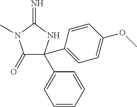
C1(=O)C(C2=CC=CC=C2)(C2=CC=C(OC)C=C2)NC(=N)N1C
